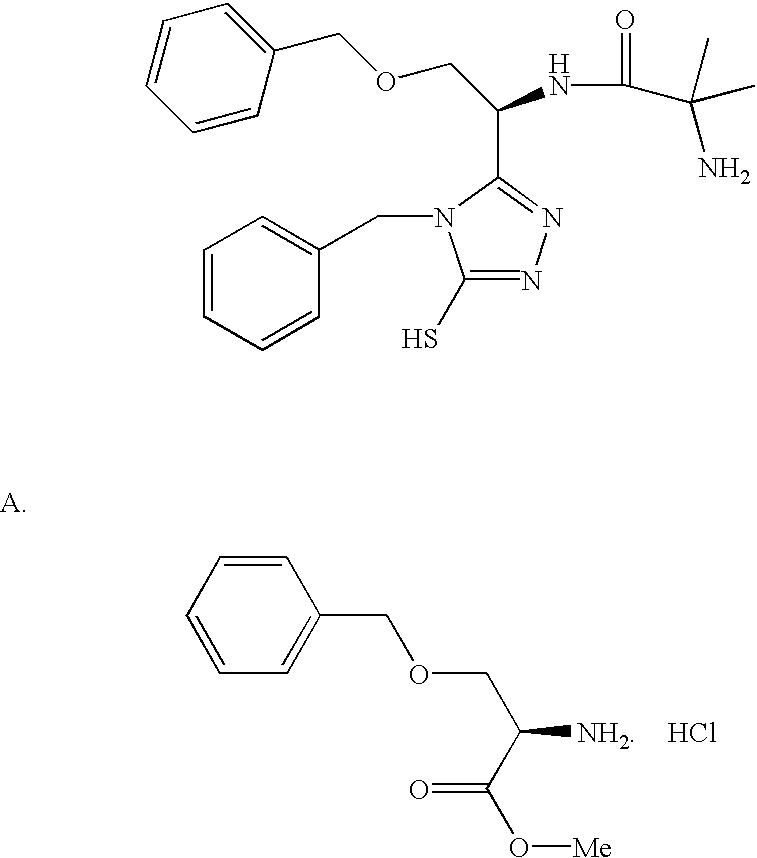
C1=CC=CC(COCC(C2=NN=C(S)N2CC2=CC=CC=C2)NC(=O)C(N)(C)C)=C1.C1=CC=CC=C1COCC(C(=O)O[Me])[NH2].Cl
